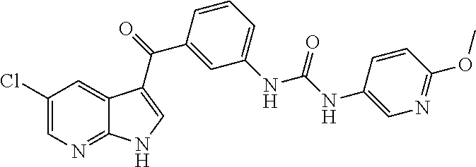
C1(Cl)=CN=C2C(=C1)C(C(C1=CC(NC(=O)NC3=CN=C(OC)C=C3)=CC=C1)=O)=CN2
